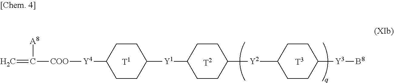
C=C([COO][Y4]C1CCC([Y1]C2CCC([Y2]C3CCC([Y3][B8])CC3)CC2)CC1)[A8]
